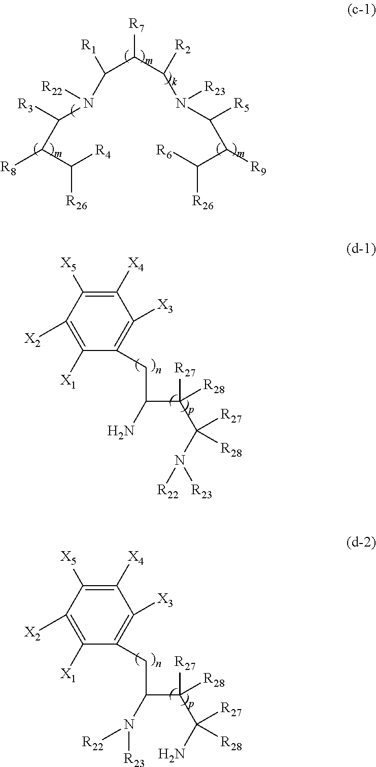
C(C(C([R2])N(C([R5])C(C([R6])[R26])[R9])[R23])[R7])(N(C([R3])C(C([R4])[R26])[R8])[R22])[R1].C1([X4])=C([X5])C([X2])=C([X1])C(CC(N)C([R27])([R28])C(N([R22])[R23])([R27])[R28])=C1[X3].C1([X4])=C([X5])C([X2])=C([X1])C(CC(N([R23])[R22])C([R27])([R28])C(N)([R27])[R28])=C1[X3]
